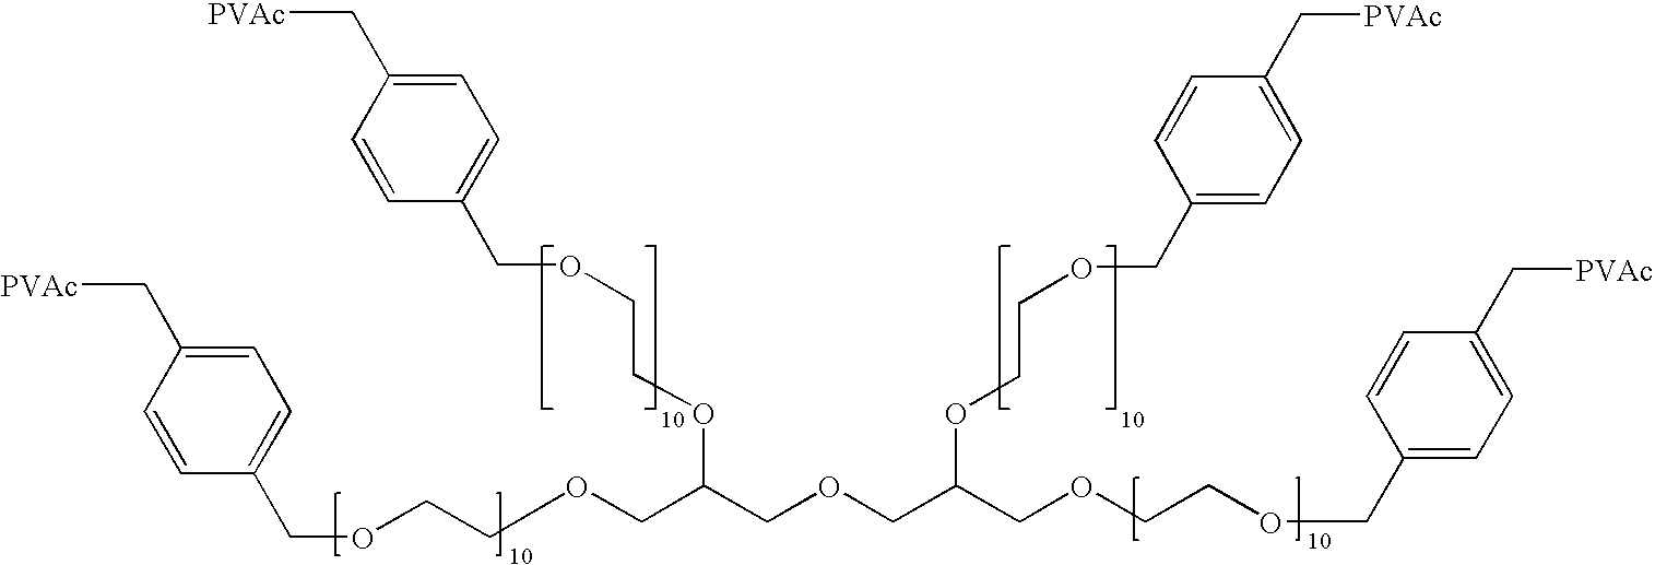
C(OCCOCC(COCC(COCCOCC1=CC=C(C[PVAc])C=C1)OCCOCC1=CC=C(C[PVAc])C=C1)OCCOCC1=CC=C(C[PVAc])C=C1)C1=CC=C(C[PVAc])C=C1
